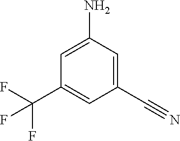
C1(N)=CC(C(F)(F)F)=CC(C#N)=C1
